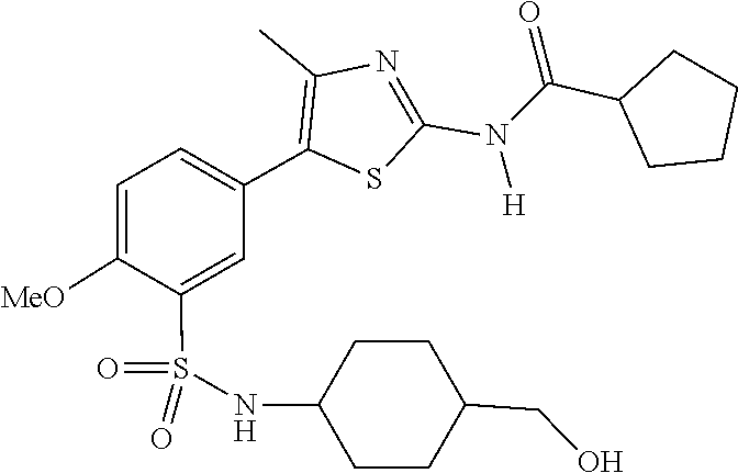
C(C1CCCC1)(N(C1=NC(C)=C(C2=CC=C([MeO])C(S(=O)(NC3CCC(CO)CC3)=O)=C2)S1)[H])=O
